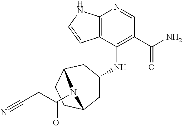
C12=C(C(NC3CC4CCC(C3)N4C(=O)CC#N)=C(C(N)=O)C=N1)C=CN2
